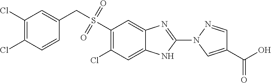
C1(S(CC2=CC(Cl)=C(Cl)C=C2)(=O)=O)=C(Cl)C=C2C(=C1)N=C(N1C=C(C(=O)O)C=N1)N2
